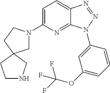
C1=C(N2CC3(CC2)CNCC3)N=C2C(=C1)N=NN2C1=CC(OC(F)(F)F)=CC=C1
